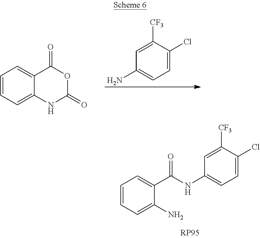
C1=CC=C(N)C(C(=O)NC2=CC=C(Cl)C([CF3])=C2)=C1.C1=C(Cl)C([CF3])=CC(N)=C1.C1=CC=C2C(=C1)C(=O)OC(=O)N2
